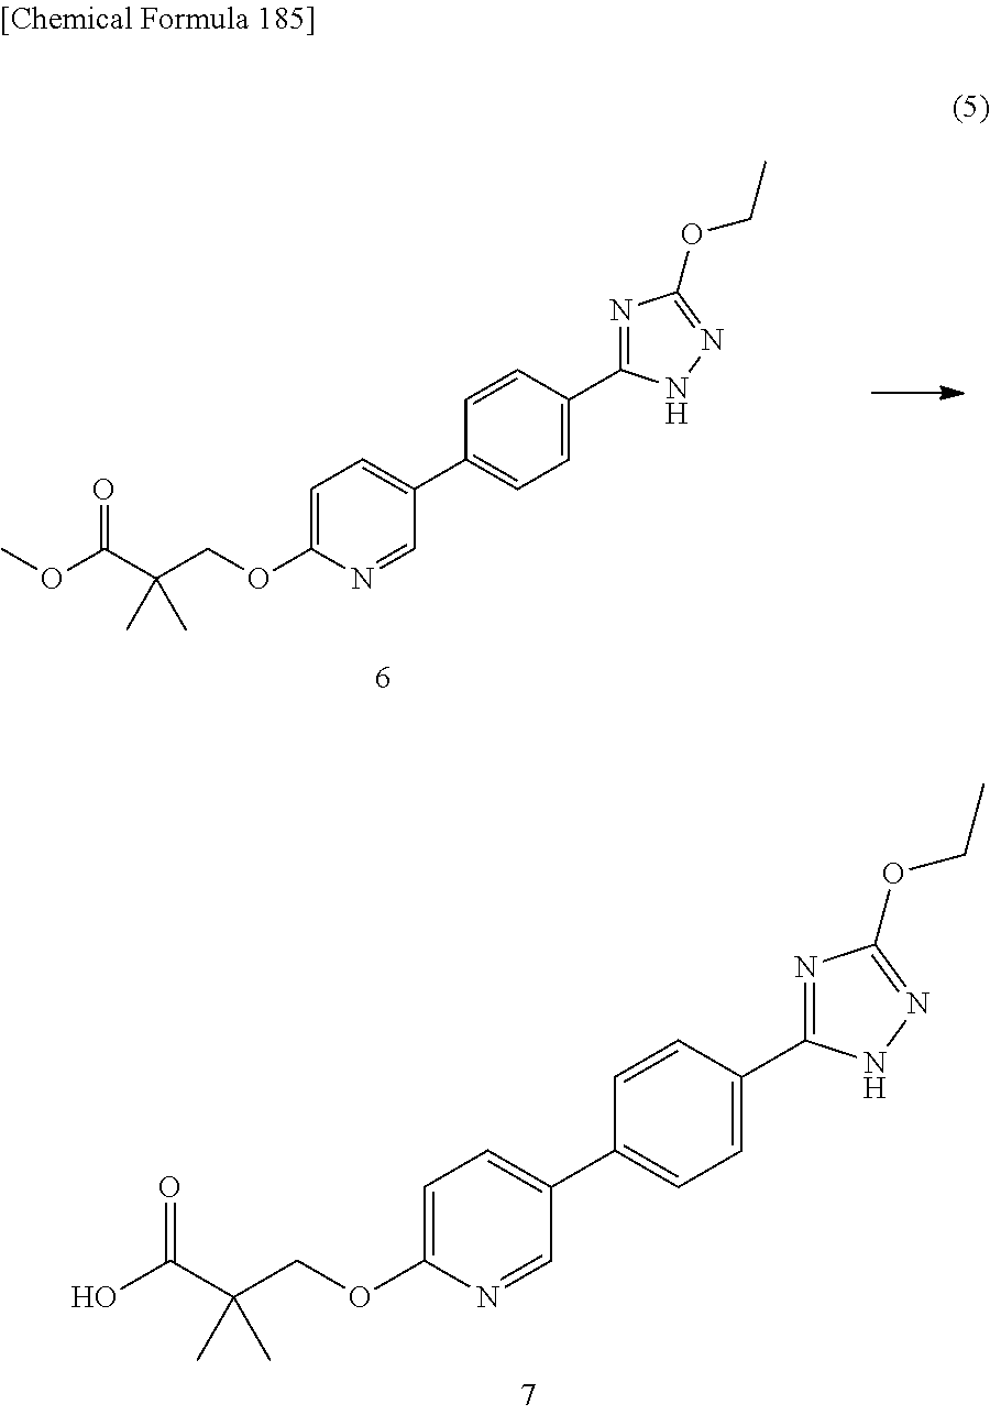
C1=C(OCC(C(OC)=O)(C)C)N=CC(C2=CC=C(C3=NC(OCC)=NN3)C=C2)=C1.C1=C(OCC(C(O)=O)(C)C)N=CC(C2=CC=C(C3=NC(OCC)=NN3)C=C2)=C1
